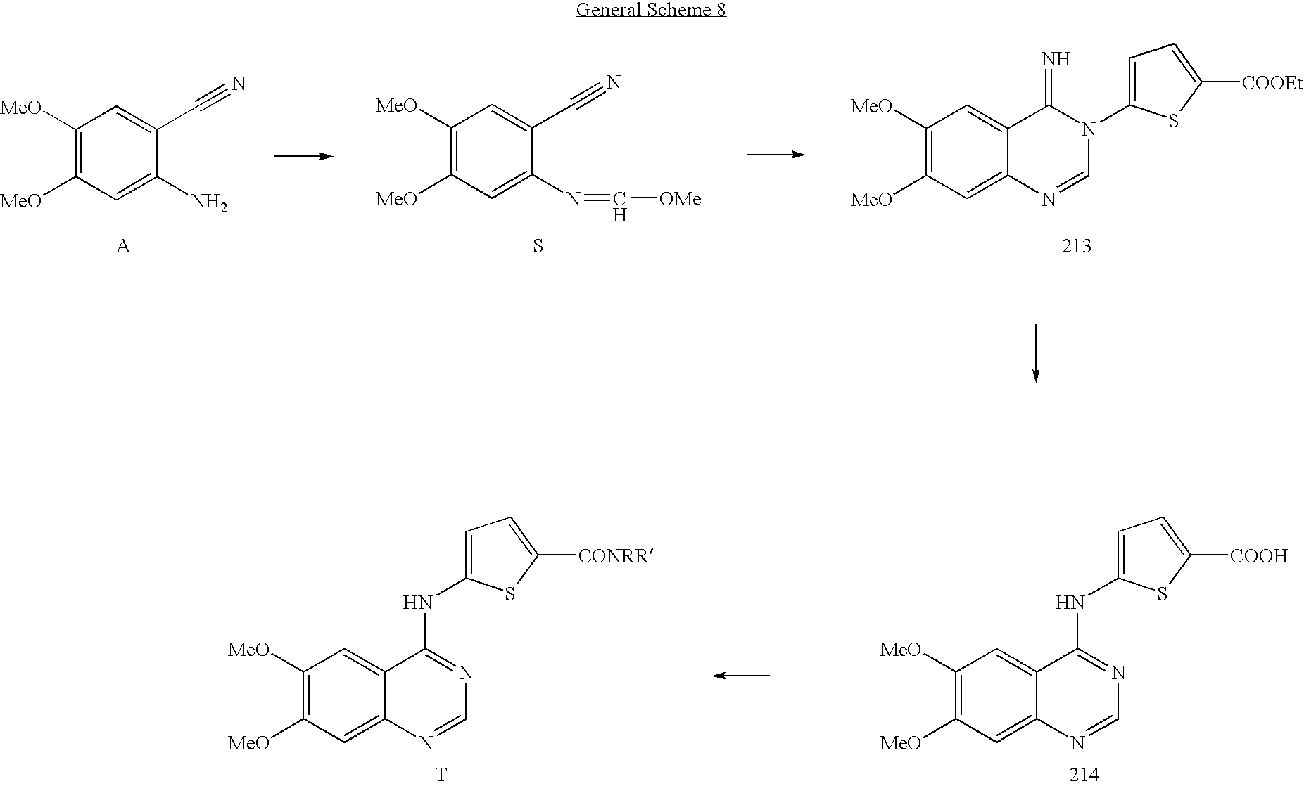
C1([MeO])=C([MeO])C=C(N)C(C#N)=C1.C1([MeO])=C([MeO])C=C(N=C[OMe])C(C#N)=C1.C1([MeO])=C([MeO])C=C2C(=C1)C(=N)N(C1=CC=C([COOEt])S1)C=N2.S.C1([MeO])=C([MeO])C=C2C(=C1)C(NC1=CC=C([COOH])S1)=NC=N2.C1([MeO])=C([MeO])C=C2C(=C1)C(NC1=CC=C([CONRR])S1)=NC=N2.[T]
